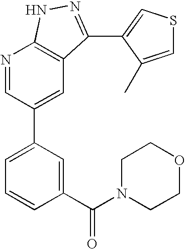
N1=CC(C2=CC=CC(C(N3CCOCC3)=O)=C2)=CC2=C1NN=C2C1=CSC=C1C
